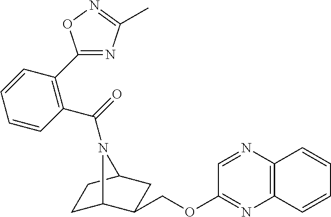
C1C2C(COC3=NC4=C(N=C3)C=CC=C4)CC(C1)N2C(=O)C1=C(C2=NC(C)=NO2)C=CC=C1
